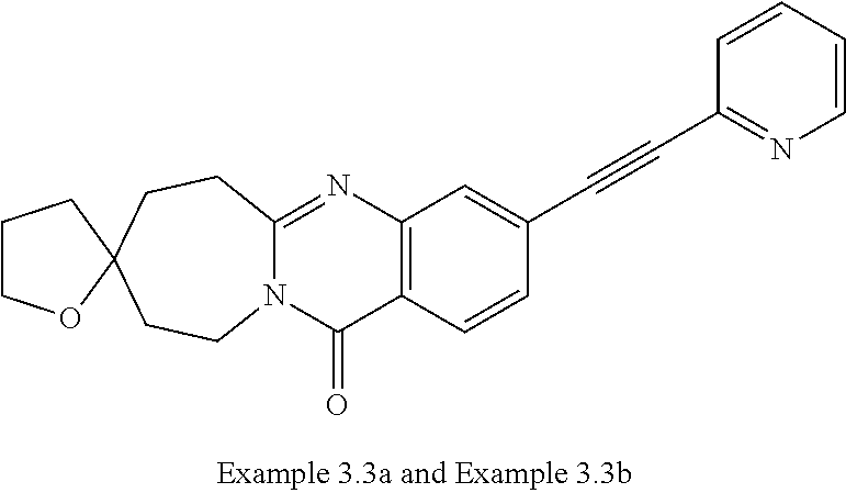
C12=NC3=C(C(=O)N1CCC1(CC2)CCCO1)C=CC(C#CC1=NC=CC=C1)=C3
